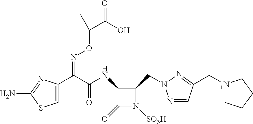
C(=NOC(C(O)=O)(C)C)(C1=CSC(N)=N1)C(NC1C(=O)N([SO3H])C1CN1N=CC(C[N+]2(C)CCCC2)=N1)=O
